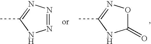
C1(=O)ON=C(C)N1.N1=NN=C(C)N1
